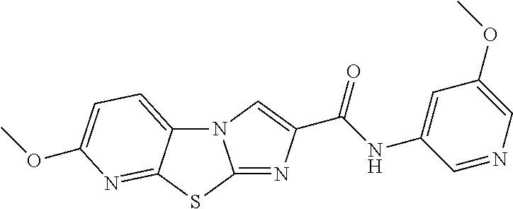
N12C3=CC=C(OC)N=C3SC1=NC(C(NC1=CC(OC)=CN=C1)=O)=C2
